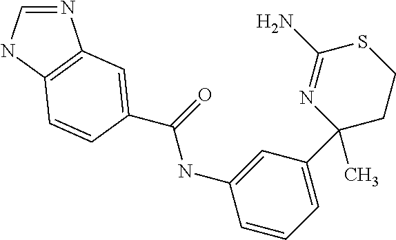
C1(N)=NC(C2=CC=CC(NC(=O)C3=CC4=C(NC=N4)C=C3)=C2)(C)CCS1
